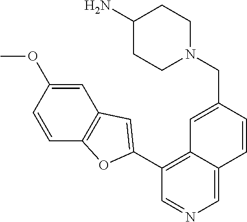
N1(CC2=CC3=C(C4=CC5=C(C=CC(OC)=C5)O4)C=NC=C3C=C2)CCC(N)CC1
